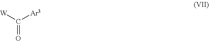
O=C([W])[Ar3]
